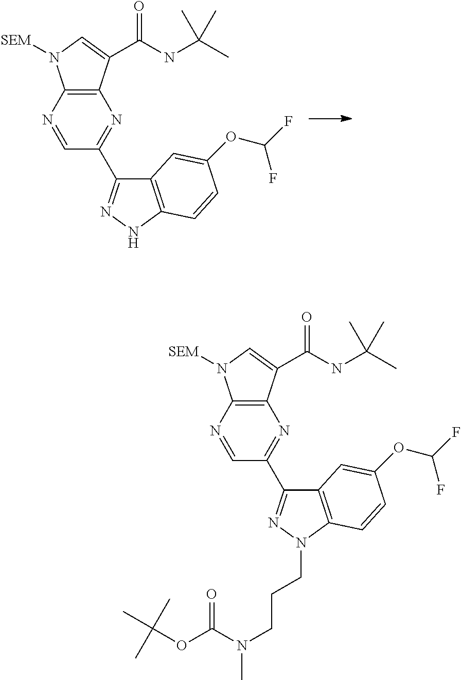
C1=NC2=C(N=C1C1=NNC3=C1C=C(OC(F)F)C=C3)C(C(NC(C)(C)C)=O)=CN2[SEM].C1=NC2=C(N=C1C1=NN(CCCN(C(OC(C)(C)C)=O)C)C3=C1C=C(OC(F)F)C=C3)C(C(NC(C)(C)C)=O)=CN2[SEM]
